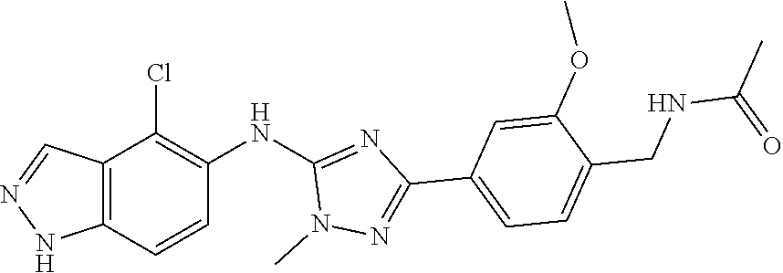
C12=C(NN=C1)C=CC(NC1=NC(C3=CC=C(CNC(C)=O)C(OC)=C3)=NN1C)=C2Cl
